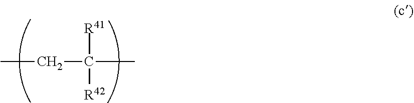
CCC(C)([R41])[R42]
